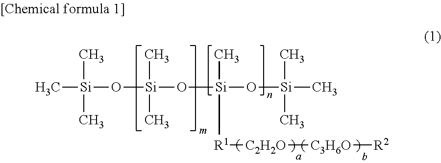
C[Si](C)(O[Si](O[Si](O[Si](C)(C)C)(C)[R1][C2H2O][C3H6O][R2])(C)C)C
